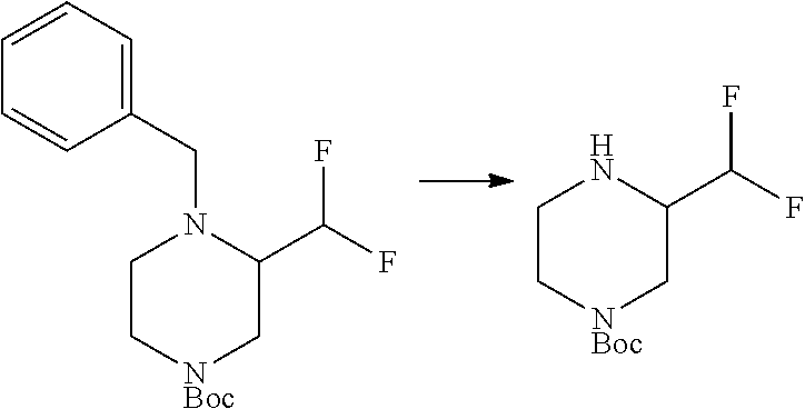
C1C[NBoc]CC(C(F)F)N1CC1=CC=CC=C1.C1C[NBoc]CC(C(F)F)N1
